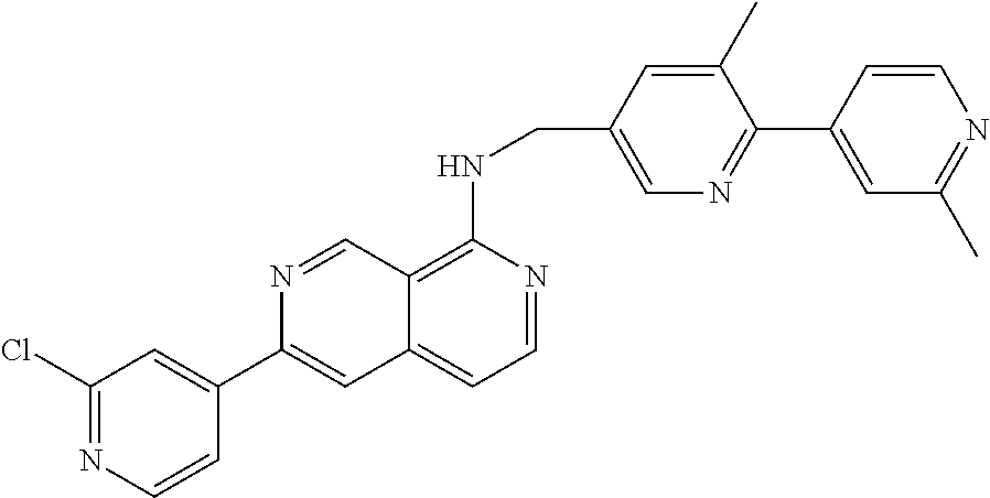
C1(C)=CC(CNC2=C3C(=CC=N2)C=C(C2=CC(Cl)=NC=C2)N=C3)=CN=C1C1=CC(C)=NC=C1
